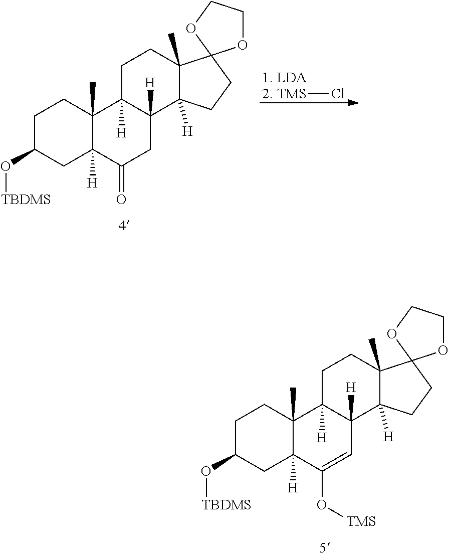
C1C(O[TBDMS])CC2([H])C(C)(C1)C1([H])C([H])(CC2=O)C2([H])C(C)(CC1)C1(CC2)OCCO1.[2. TMS]Cl.C1C(O[TBDMS])CC2([H])C(C)(C1)C1([H])C([H])(C=C2O[TMS])C2([H])C(C)(CC1)C1(CC2)OCCO1
